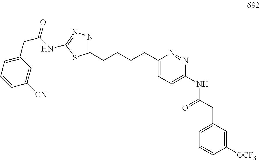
C(C(NC1=NN=C(CCCCC2=CC=C(NC(CC3=CC=CC([OCF3])=C3)=O)N=N2)S1)=O)C1=CC=CC([CN])=C1
